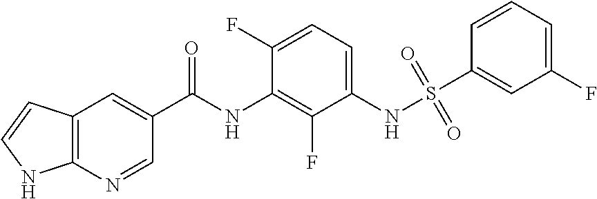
C12=C(N=CC(C(NC3=C(F)C(NS(=O)(=O)C4=CC(F)=CC=C4)=CC=C3F)=O)=C1)NC=C2
